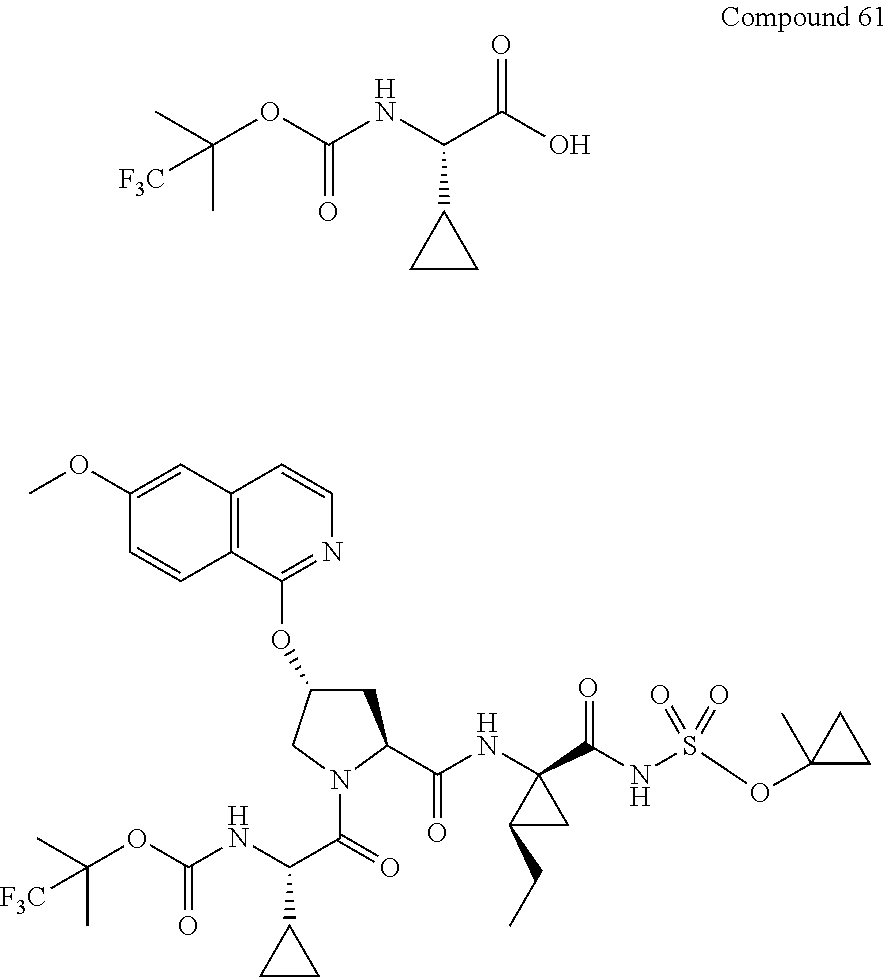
CC(OC(=O)NC(C1CC1)C(O)=O)(C)[F3C].C1(OC)=CC2=C(C=C1)C(OC1CC(C(NC3(C(NS(OC4(C)CC4)(=O)=O)=O)CC3CC)=O)N(C(C(NC(=O)OC(C)(C)[F3C])C3CC3)=O)C1)=NC=C2
